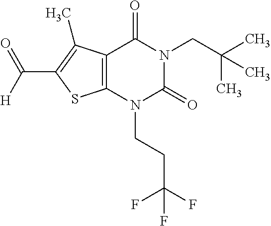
C12=C(N(CCC(F)(F)F)C(=O)N(CC(C)(C)C)C1=O)SC(C(=O)[H])=C2C
